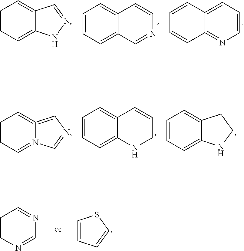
C1=CC=C2C(=C1)C=NN2.C1=CC=C2C(=C1)C=CN=C2.C1=CC2=CC=CN=C2C=C1.C1=CC=N2C(=C1)=CN=C2.C1=CC=C2C(=C1)C=CCN2.C1=CC=C2C(=C1)CCN2.C1=CC=CS1.C1=CN=CN=C1
